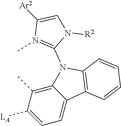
C12=C(C)C([LA])=CC=C1C1=C(N2C2=N(C)C([Ar2])=CN2[R2])C=CC=C1
